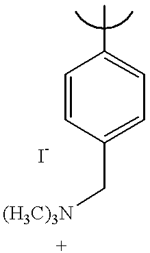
C1=CC(C[(H3C)3N])=CC=C1C
